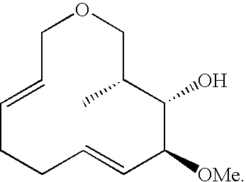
C1OCC(C)C(O)C([OMe])C=CCCC=C1
